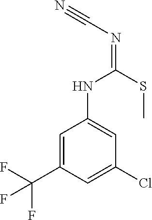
C1=C(C(F)(F)F)C=C(Cl)C=C1NC(=NC#N)SC
